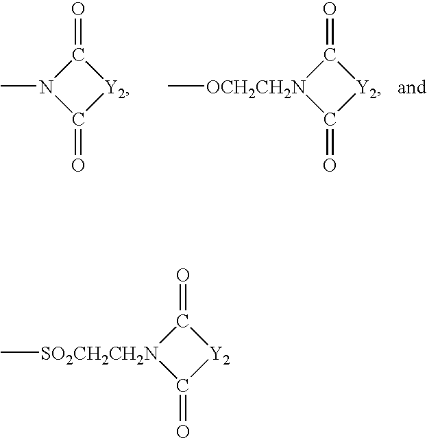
[Y2]1C(=O)N(C)C1=O.[Y2]1C(=O)[OCH2CH2N](C)C1=O.[Y2]1C(=O)[SO2CH2CH2N](C)C1=O
